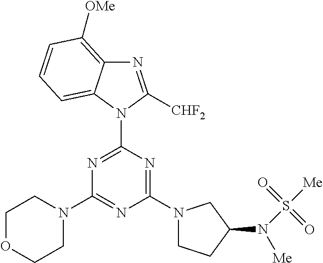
N1=C([CHF2])N(C2=NC(N3CCOCC3)=NC(N3CCC(N(S([Me])(=O)=O)[Me])C3)=N2)C2=CC=CC([OMe])=C12
